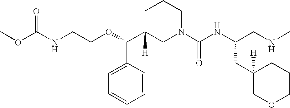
C1C(C(OCCNC(OC)=O)C2=CC=CC=C2)([H])CN(C(NC(CNC)CC2([H])COCCC2)=O)CC1
